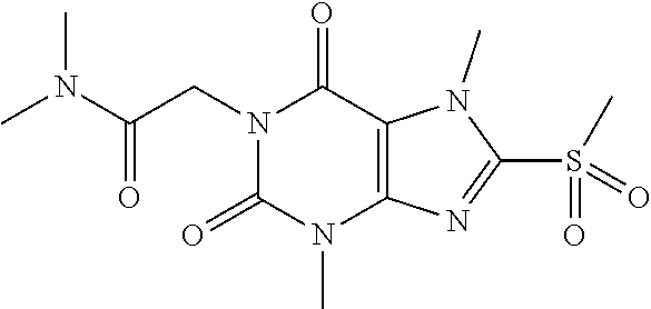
N1(CC(=O)N(C)C)C(=O)N(C)C2=C(C1=O)N(C)C(S(=O)(C)=O)=N2
